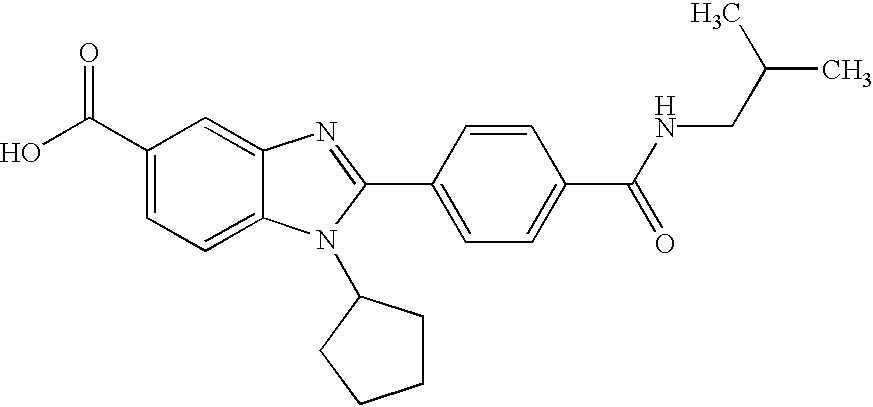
C1(C(O)=O)=CC=C2C(=C1)N=C(C1=CC=C(C(NCC(C)C)=O)C=C1)N2C1CCCC1
